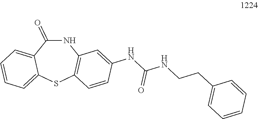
N1C(=O)C2=CC=CC=C2SC2=C1C=C(NC(NCCC1=CC=CC=C1)=O)C=C2
